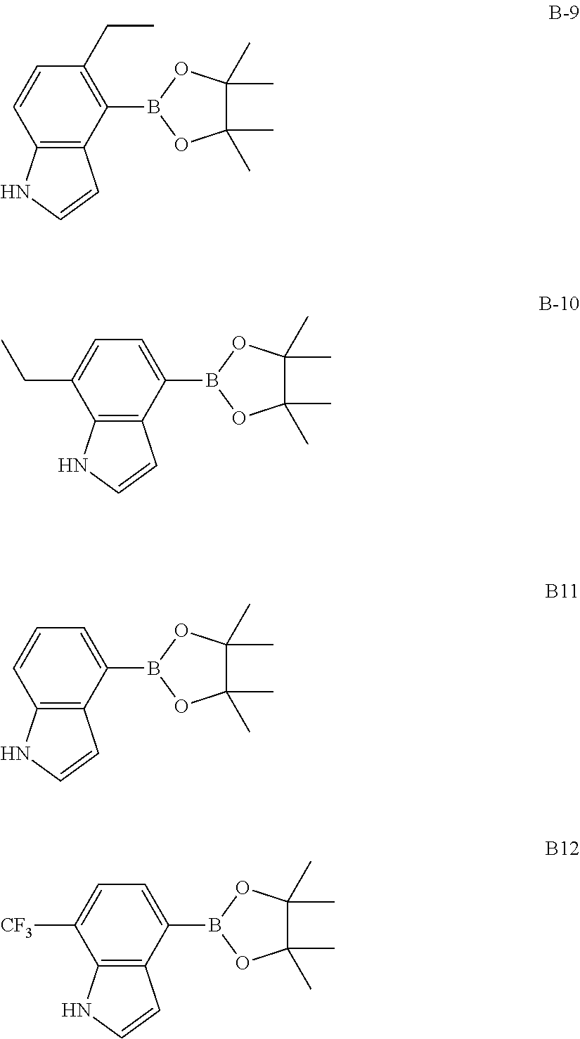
C12=C(C(B3OC(C)(C)C(C)(C)O3)=C(CC)C=C1)C=CN2.C12=C(C(B3OC(C)(C)C(C)(C)O3)=CC=C1CC)C=CN2.C12=C(C(B3OC(C)(C)C(C)(C)O3)=CC=C1)C=CN2.C12=C(C(B3OC(C)(C)C(C)(C)O3)=CC=C1[CF3])C=CN2
